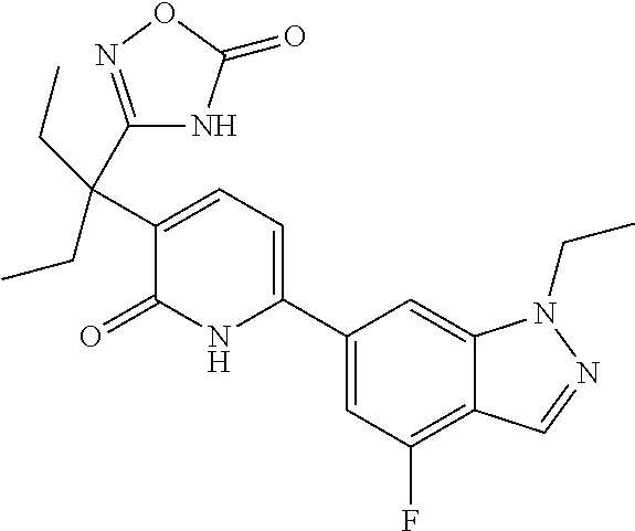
C1(C2=CC=C(C(C3=NOC(=O)N3)(CC)CC)C(=O)N2)=CC(F)=C2C(=C1)N(CC)N=C2
